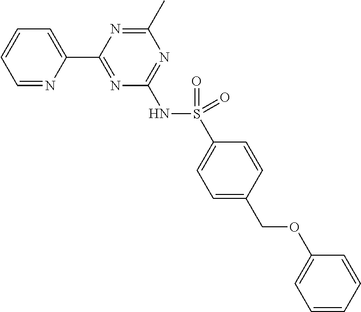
C1=NC(C2=NC(NS(C3=CC=C(COC4=CC=CC=C4)C=C3)(=O)=O)=NC(C)=N2)=CC=C1
